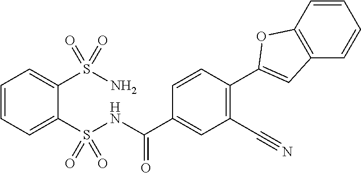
C1=CC=C(S(NC(C2=CC(C#N)=C(C3=CC4=C(C=CC=C4)O3)C=C2)=O)(=O)=O)C(S(N)(=O)=O)=C1
